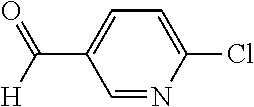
C1=C(C([H])=O)C=NC(Cl)=C1
